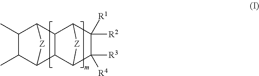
C1(C)C(C)C2C3C(C1[Z]2)C1C([R2])([R1])C([R3])([R4])C3[Z]1
